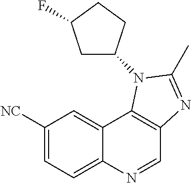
C1=NC2=CC=C([NC])C=C2C2=C1N=C(C)N2C1CC(F)CC1
